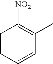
C1=CC=CC(C)=C1[NO2]
